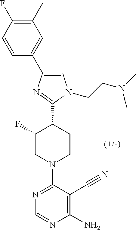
C1(C2=CC(C)=C(F)C=C2)=CN(CCN(C)C)C(C2C(F)CN(C3=NC=NC(N)=C3C#N)CC2)=N1
